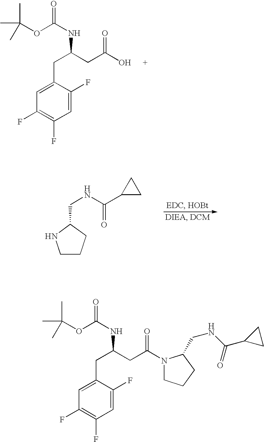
CC(C)(OC(NC(CC(O)=O)CC1=CC(F)=C(F)C=C1F)=O)C.C1CCC(CNC(C2CC2)=O)N1.CC(C)(OC(NC(CC1=CC(F)=C(F)C=C1F)CC(N1CCCC1CNC(C1CC1)=O)=O)=O)C
